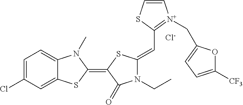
[Cl-].C1=C(Cl)C=C2C(=C1)N(C)C(=C1SC(=CC3=[N+](CC4=CC=C([CF3])O4)C=CS3)N(CC)C1=O)S2
